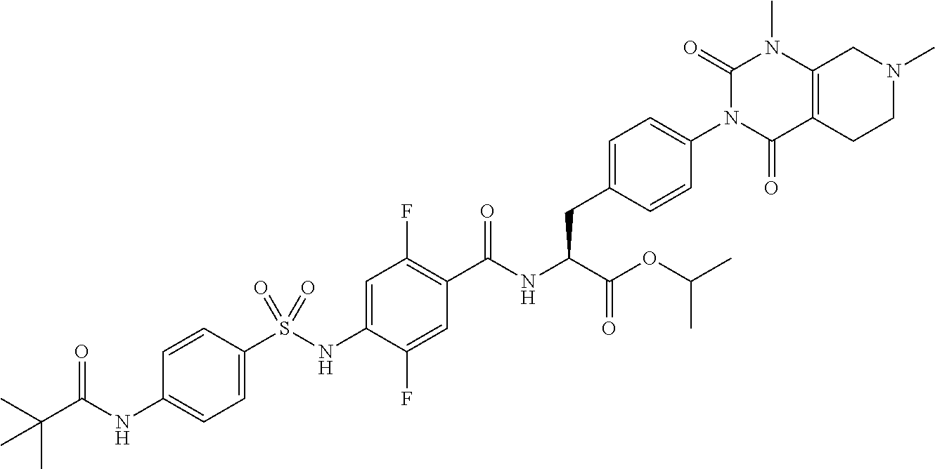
C1=C(S(NC2=CC(F)=C(C(NC(C(=O)OC(C)C)CC3=CC=C(N4C(=O)C5=C(N(C)C4=O)CN(C)CC5)C=C3)=O)C=C2F)(=O)=O)C=CC(NC(C(C)(C)C)=O)=C1
